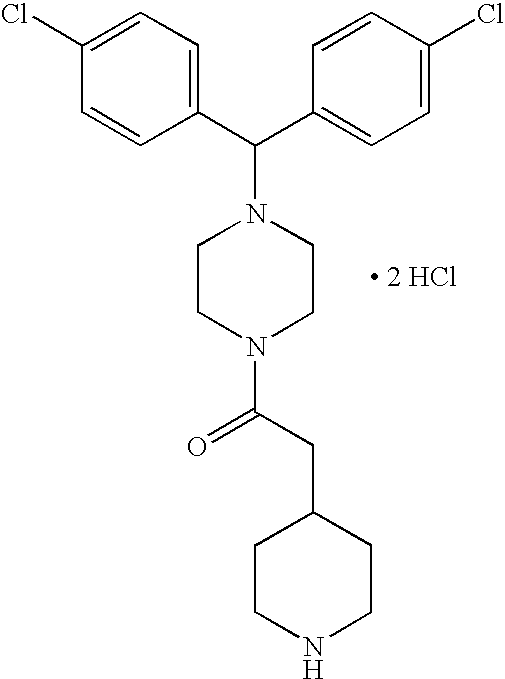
C(C1=CC=C(Cl)C=C1)(N1CCN(C(CC2CCNCC2)=O)CC1)C1=CC=C(Cl)C=C1.[ 2 HCl]
